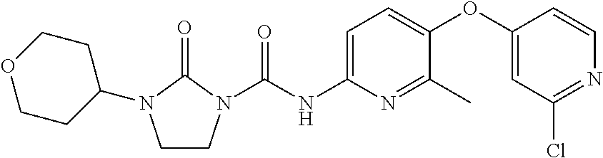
C1CN(C(NC2=CC=C(OC3=CC(Cl)=NC=C3)C(C)=N2)=O)C(=O)N1C1CCOCC1
